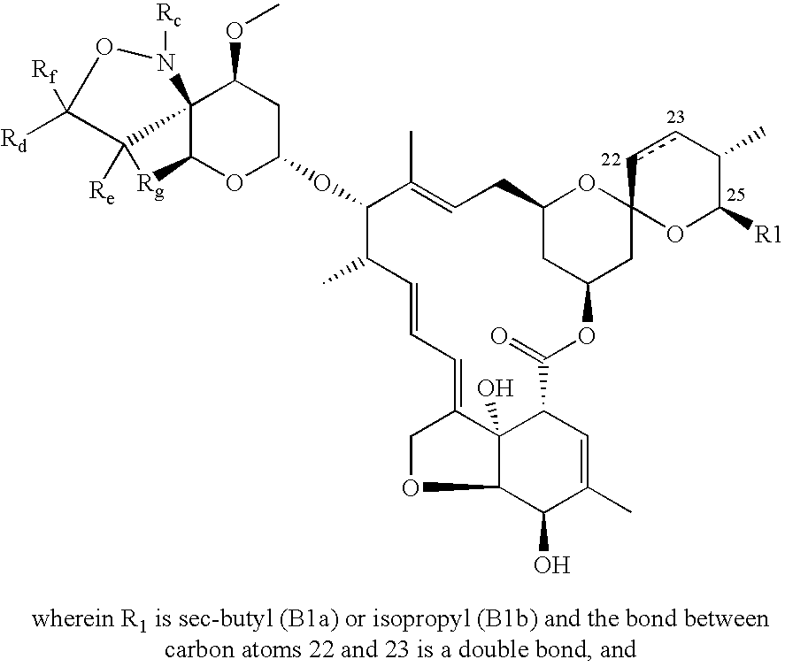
O(C1C(C)C=CC=C2C3(O)C(OC2)C(O)C(C)=CC3C(=O)OC2CC3(OC(CC=C1C)C2)ccC(C)C([R1])O3)C1CC(OC)C23C(O1)[Rg]C2([Re])C([Rd])([Rf])ON3[Rc]
